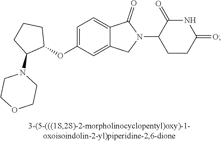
C1=C(OC2CCCC2N2CCOCC2)C=C2C(=C1)C(=O)N(C1CCC(=O)NC1=O)C2
